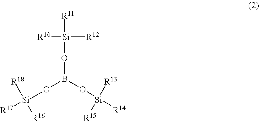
B(O[Si]([R11])([R10])[R12])(O[Si]([R13])([R15])[R14])O[Si]([R18])([R16])[R17]
